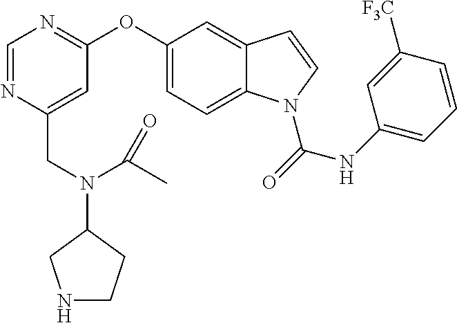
C1=NC(CN(C(C)=O)C2CCNC2)=CC(OC2=CC=C3C(=C2)C=CN3C(NC2=CC=CC([F3C])=C2)=O)=N1
